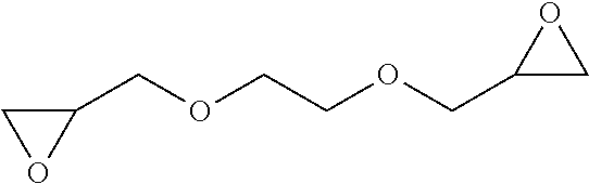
C1C(COCCOCC2OC2)O1
